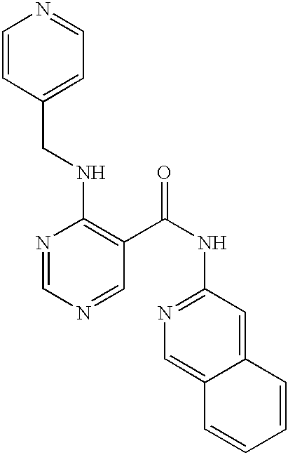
N1=CN=CC(C(NC2=NC=C3C(=C2)C=CC=C3)=O)=C1NCC1=CC=NC=C1
